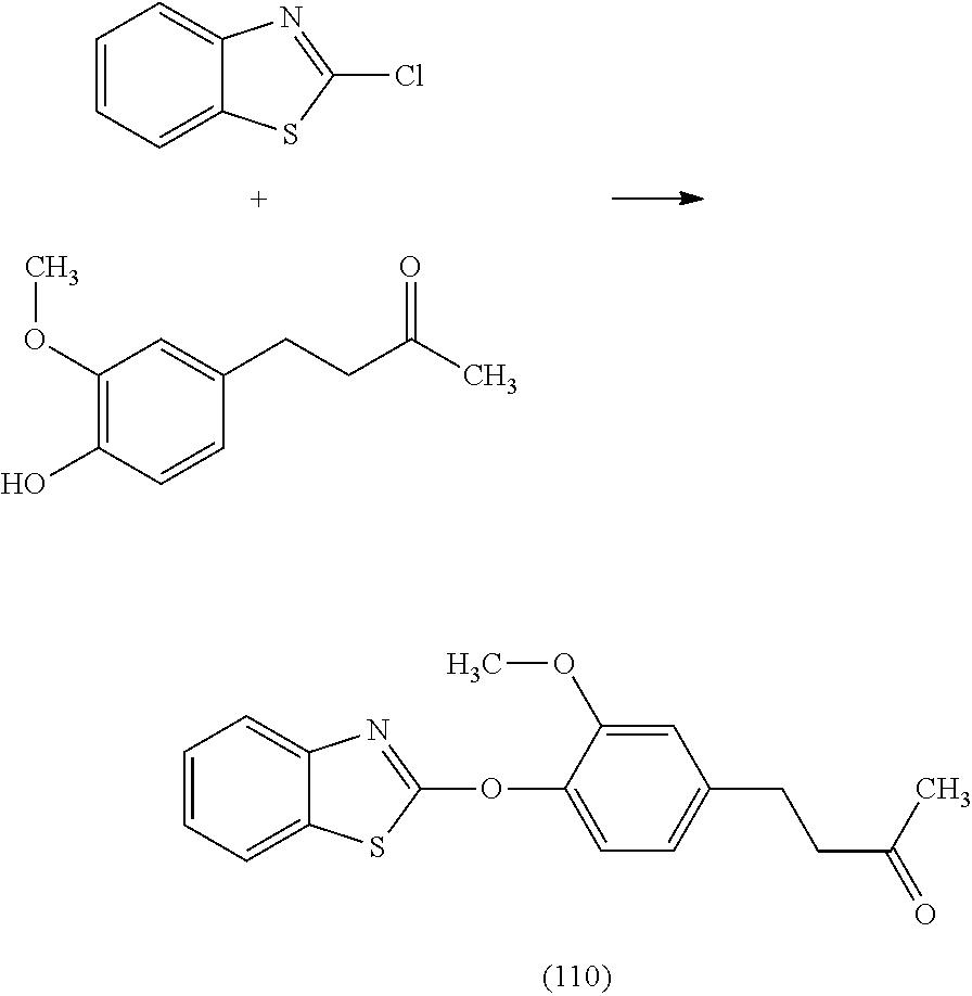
C1=CC=C2C(=C1)N=C(OC1=CC=C(CCC(C)=O)C=C1OC)S2.C1=CC=C2C(=C1)N=C(Cl)S2.C1(OC)=C(O)C=CC(CCC(C)=O)=C1
